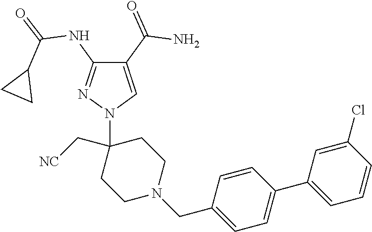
C1(C(=O)N)=CN(C2(C[NC])CCN(CC3=CC=C(C4=CC=CC(Cl)=C4)C=C3)CC2)N=C1NC(=O)C1CC1
